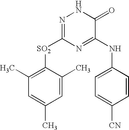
C1=C(C)C([SO2]C2=NNC(=O)C(NC3=CC=C([CN])C=C3)=N2)=C(C)C=C1C
